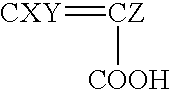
[CXY]=[CZ][COOH]
